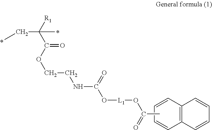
C12=C(C=CC=C1)C=CC=C2.[R1]C(C(=O)OCCNC(=O)O[L1]OC(=O)C)(CC)C
